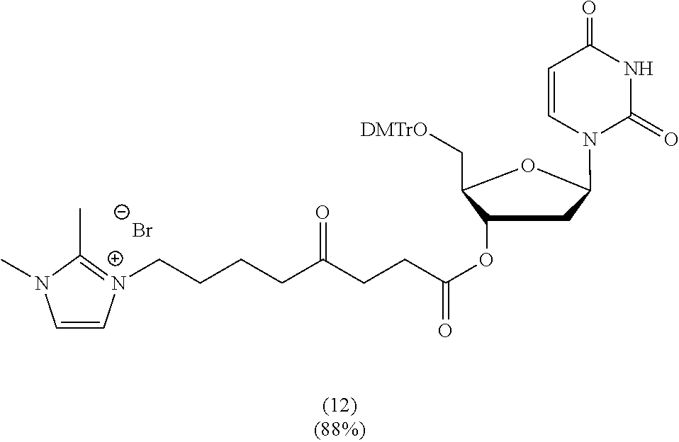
C1=CN(C2CC(OC(CCC(CCCC[N+]3=C(C)N(C)C=C3)=O)=O)C(C[DMTrO])O2)C(=O)NC1=O.[Br-]
